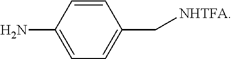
C1=CC(N)=CC=C1C[NHTFA]
